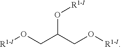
O(C(CO[R1-I])CO[R1-I])[R1-I]
